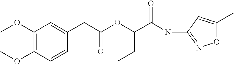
C(C(OC(C(NC1=NOC(C)=C1)=O)CC)=O)C1=CC(OC)=C(OC)C=C1
